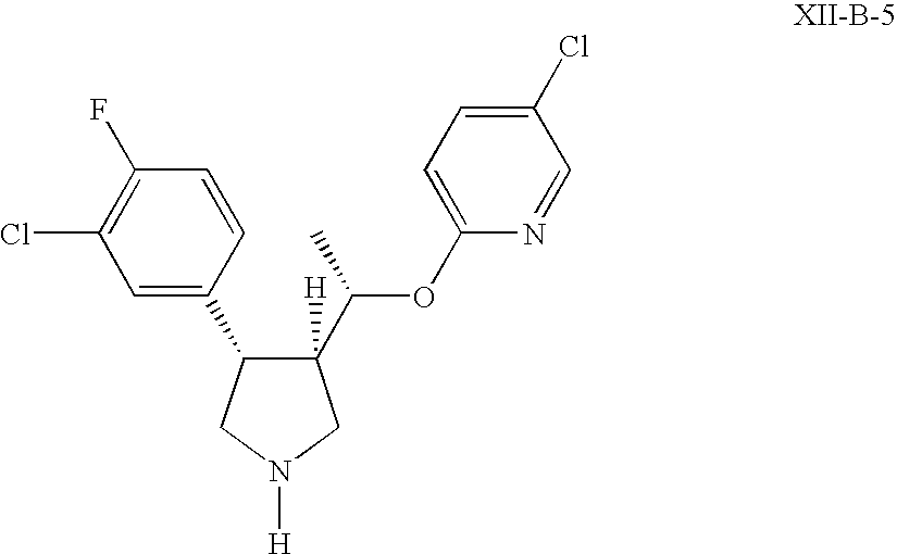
C1(C2C([H])(C(C)OC3=CC=C(Cl)C=N3)CN([H])C2)=CC(Cl)=C(F)C=C1
